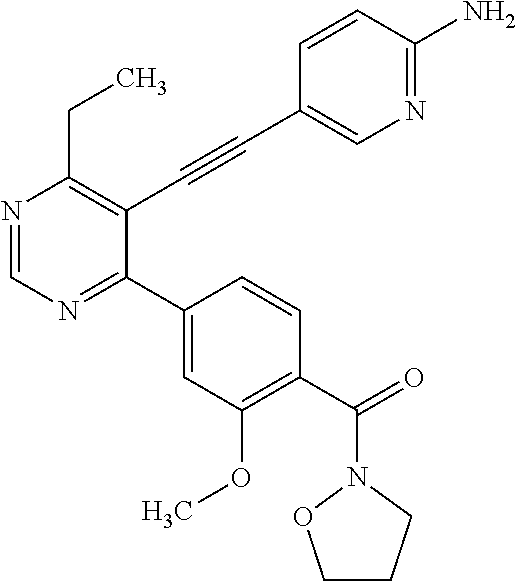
N1=CN=C(C2=CC(OC)=C(C(=O)N3CCCO3)C=C2)C(C#CC2=CN=C(N)C=C2)=C1CC
